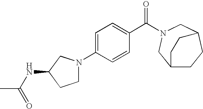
C1=C(N2CCC(NC(=O)C)C2)C=CC(C(=O)N2CC3CCC(C2)CC3)=C1
